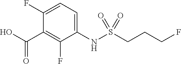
C1=C(F)C(C(O)=O)=C(F)C(NS(CCCF)(=O)=O)=C1
